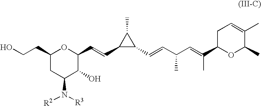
C1(CCO)CC(N([R3])[R2])C(O)C(C=CC2C(C=CC(C=C(C)C3OC(C)C(C)=CC3)C)C2C)O1
